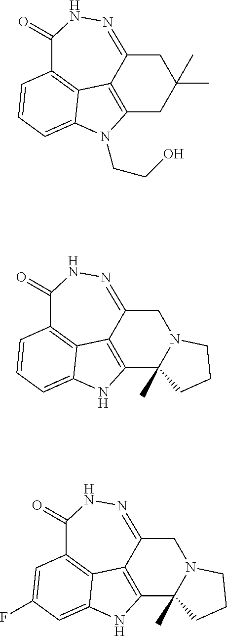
C12=C3C4=C(C=CC=C4N1CCO)C(=O)NN=C3CC(C)(C)C2.C12=C3C4=C(C=CC=C4N1)C(=O)NN=C3CN1C2(C)CCC1.C12=C3C4=C(C=C(F)C=C4N1)C(=O)NN=C3CN1C2(C)CCC1
